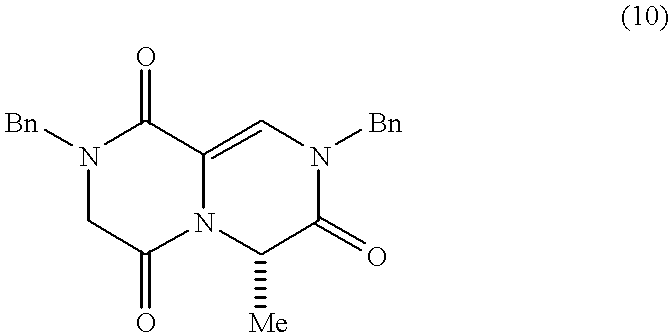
C12=CN([Bn])C(=O)C([Me])N1C(=O)CN([Bn])C2=O
